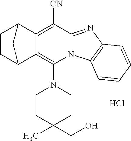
Cl.C1CC(C)(CO)CCN1C1=C2C(=C([CN])C3=NC4=C(N13)C=CC=C4)C1CCC2C1
